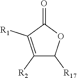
C1([R2])=C([R1])C(=O)OC1[R17]
